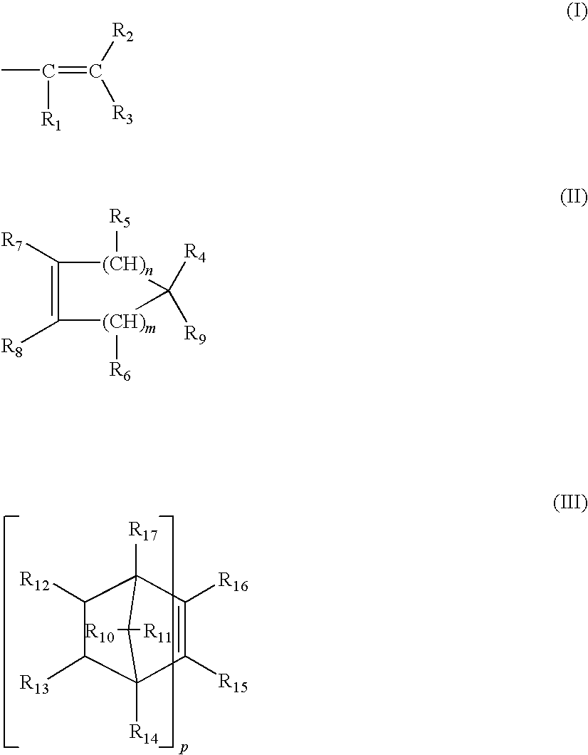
C1([R16])=C([R15])C2([R14])C([R13])C([R12])C1([R17])C2([R11])[R10].CC(=C([R2])[R3])[R1].C1([R7])=C([R8])[(CH)m]([R6])C([R4])([R9])[(CH)n]1[R5]
